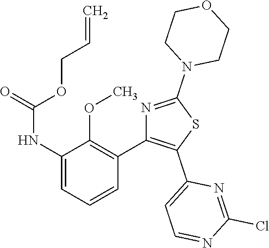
C1(NC(OCC=C)=O)=CC=CC(C2=C(C3=CC=NC(Cl)=N3)SC(N3CCOCC3)=N2)=C1OC
